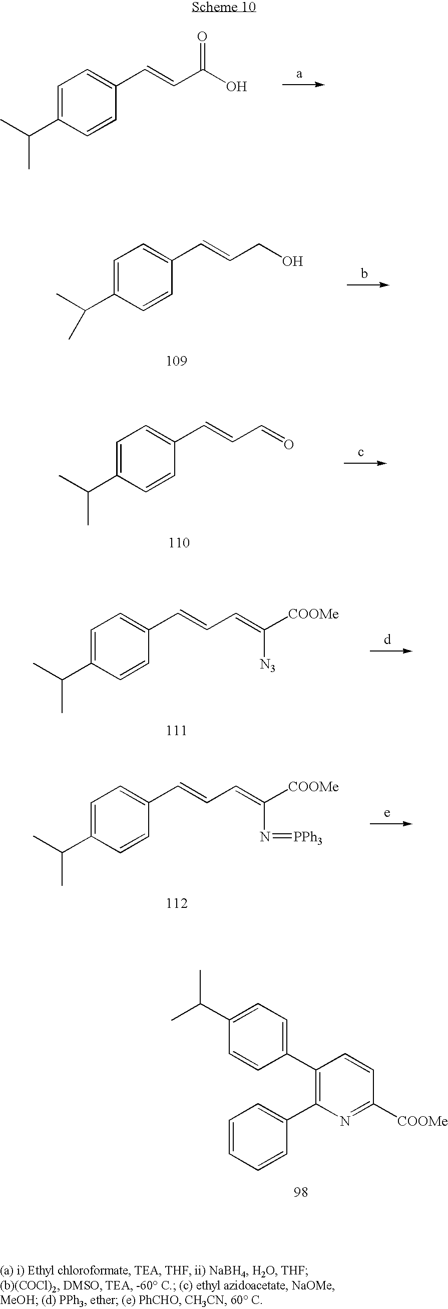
C1(C2=CC=C(C(C)C)C=C2)=C(C2=CC=CC=C2)N=C([COOMe])C=C1.C1=C(C(C)C)C=CC(C=CC(O)=O)=C1.C1=C(C(C)C)C=CC(C=CCO)=C1.C1=C(C(C)C)C=CC(C=CC=O)=C1.C1=C(C(C)C)C=CC(C=CC=C([COOMe])[N3])=C1.C1=C(C(C)C)C=CC(C=CC=C([COOMe])N=[PPh3])=C1
